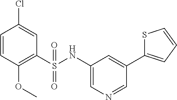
C1=CC(OC)=C(S(NC2=CN=CC(C3=CC=CS3)=C2)(=O)=O)C=C1Cl
